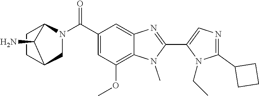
N1=C(C2CCC2)N(CC)C(C2=NC3=CC(C(N4CC5CCC4C5N)=O)=CC(OC)=C3N2C)=C1
